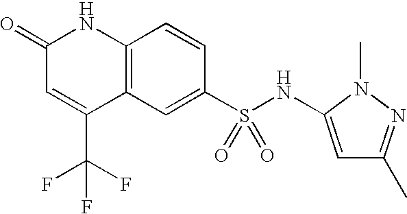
C1(S(NC2=CC(C)=NN2C)(=O)=O)=CC2=C(C=C1)NC(=O)C=C2C(F)(F)F
